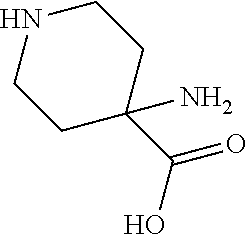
C1CC(C(O)=O)(N)CCN1
